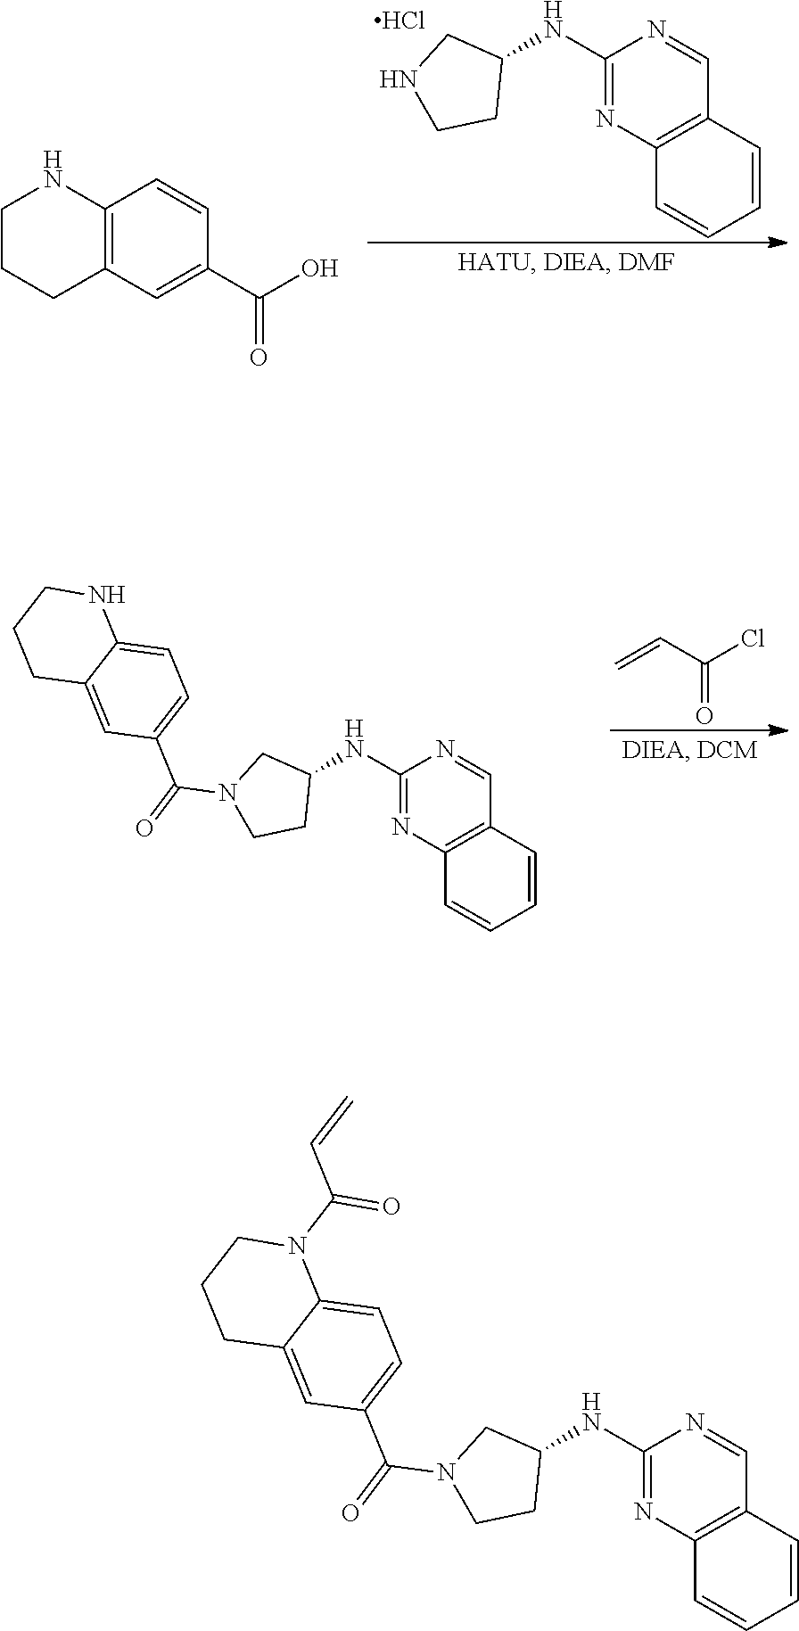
C1(NC2CN(C(C3=CC=C4C(=C3)CCCN4C(=O)C=C)=O)CC2)=NC2=C(C=N1)C=CC=C2.C1(NC2CNCC2)=NC2=C(C=N1)C=CC=C2.Cl.C1CCC2=C(N1)C=CC(C(=O)O)=C2.C1(NC2CN(C(C3=CC=C4C(=C3)CCCN4)=O)CC2)=NC2=C(C=N1)C=CC=C2.C=CC(=O)Cl
